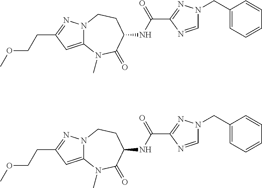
C(CC1=NN2C(=C1)N(C)C(=O)C(NC(C1=NN(CC3=CC=CC=C3)C=N1)=O)CC2)OC.C(CC1=NN2C(=C1)N(C)C(=O)C(NC(C1=NN(CC3=CC=CC=C3)C=N1)=O)CC2)OC
